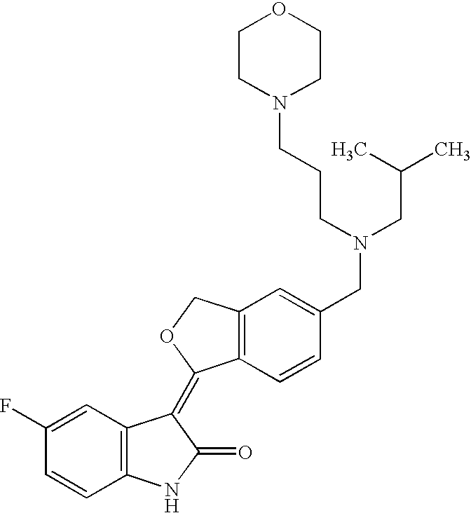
C1(F)=CC2=C(C=C1)NC(=O)C2=C1C2=C(CO1)C=C(CN(CC(C)C)CCCN1CCOCC1)C=C2
